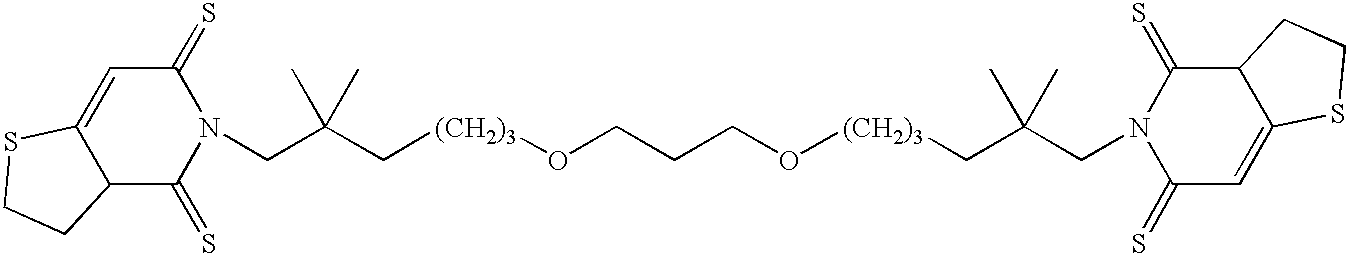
N1(CC(C[(CH2)3]OCCCO[(CH2)3]CC(CN2C(=S)C=C3C(C2=S)CCS3)(C)C)(C)C)C(=S)C=C2C(C1=S)CCS2
